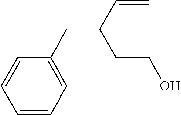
C1=CC=CC=C1CC(C=C)CCO
